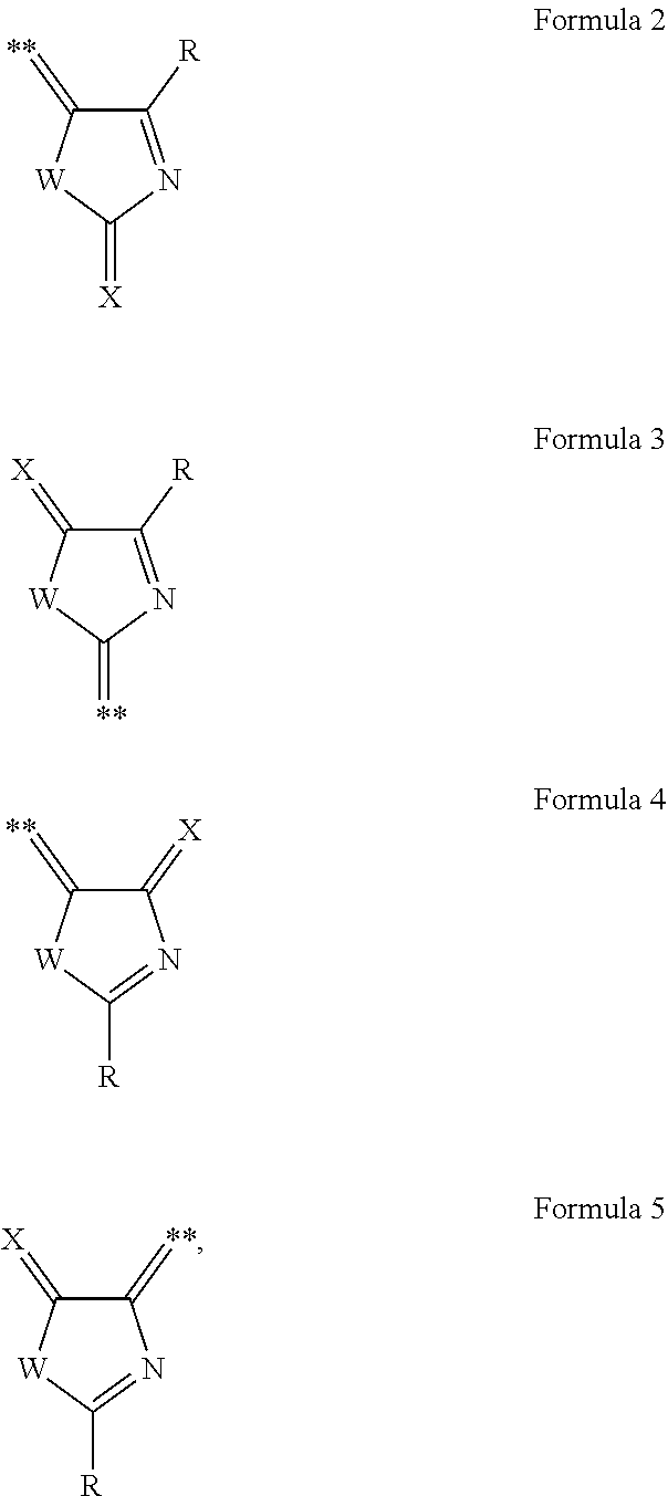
C1([R])=NC(=[X])[W]C1=[**].C1([R])=NC(=[**])[W]C1=[X].C1(=[X])C(=[**])[W]C([R])=N1.C1(=[**])C(=[X])[W]C([R])=N1
